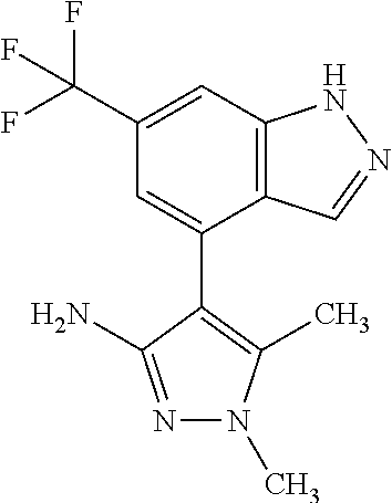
C12=C(C=C(C(F)(F)F)C=C1C1=C(C)N(C)N=C1N)NN=C2
